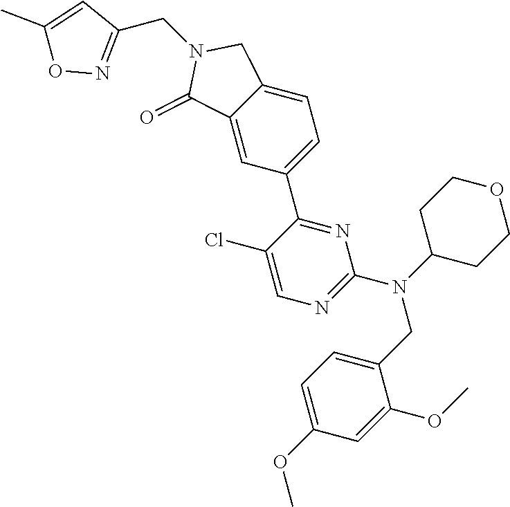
C1=C2C(=CC(C3=NC(N(C4CCOCC4)CC4=CC=C(OC)C=C4OC)=NC=C3Cl)=C1)C(=O)N(CC1=NOC(C)=C1)C2
